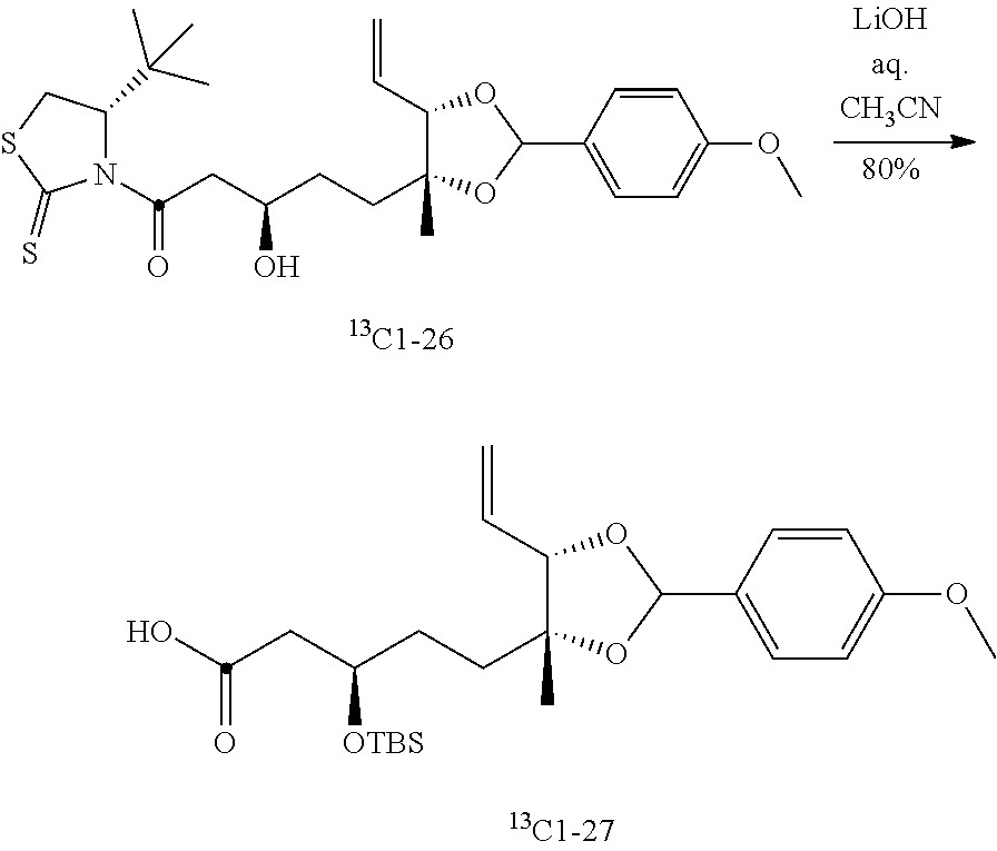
N1(C(CC(CCC2(C)C(C=C)OC(C3=CC=C(OC)C=C3)O2)O)=O)C(C(C)(C)C)CSC1=S.OC(CC(CCC1(C)C(C=C)OC(C2=CC=C(OC)C=C2)O1)[OTBS])=O
